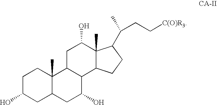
C1C(O)CC2C(C)(C1)C1C(C(O)C2)C2C(C)(C(O)C1)C(C(C)CC[C(O)R3])CC2
